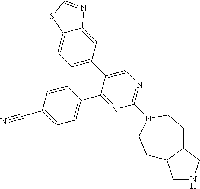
C1=CC(C#N)=CC=C1C1=NC(N2CCC3CNCC3CC2)=NC=C1C1=CC=C2C(=C1)N=CS2
